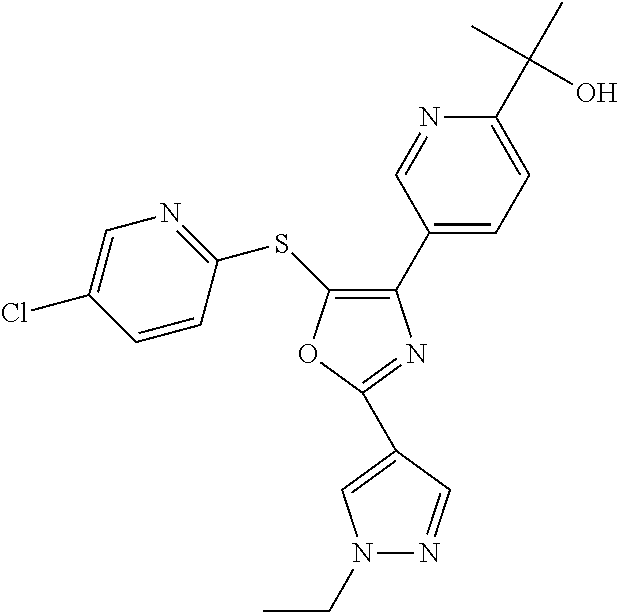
C1=CC(SC2=C(C3=CC=C(C(C)(C)O)N=C3)N=C(C3=CN(CC)N=C3)O2)=NC=C1Cl
